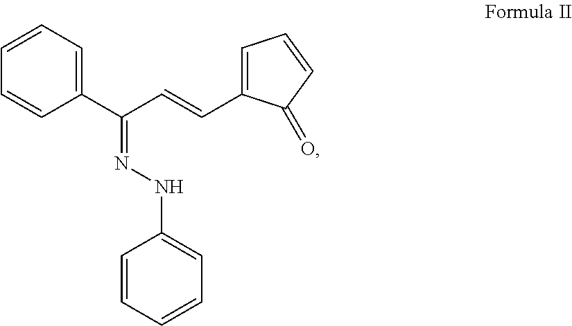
C1(C(C=CC2=CC=CC2=O)=NNC2=CC=CC=C2)=CC=CC=C1
